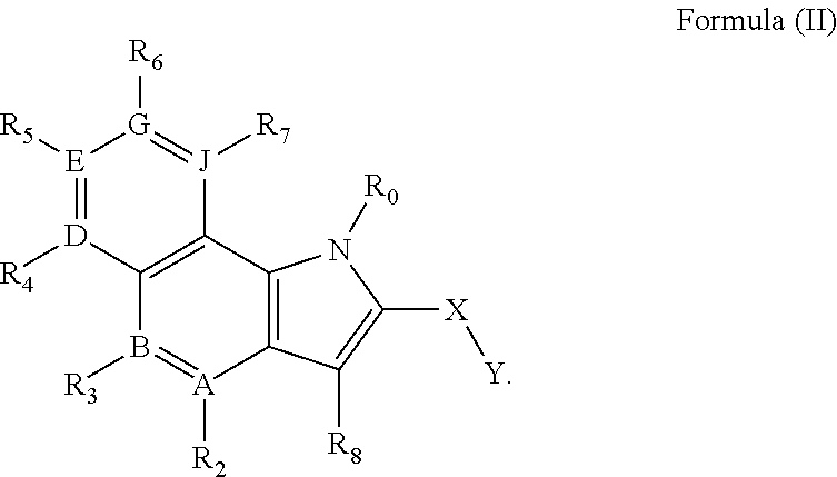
C12=C(C3=C([A]([R2])=B1[R3])C([R8])=C([X][Y])N3[R0])[J]([R7])=[G]([R6])[E]([R5])=[D]2[R4]
